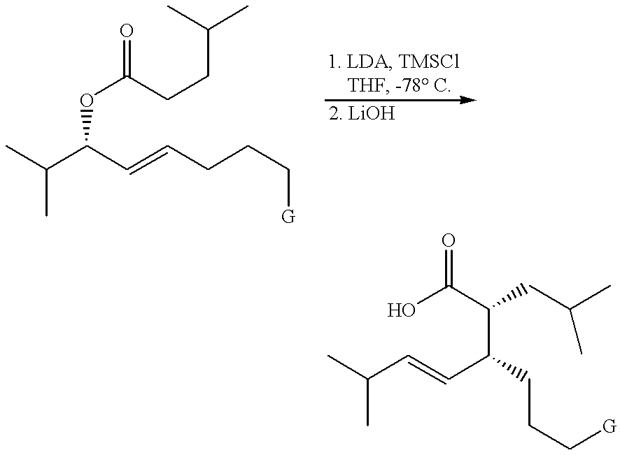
C(C(C=CCCC[G])OC(CCC(C)C)=O)(C)C.C(C=CC(CCC[G])C(C(O)=O)CC(C)C)(C)C
